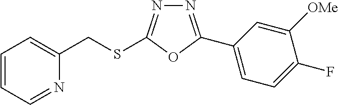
N1=C(C2=CC=C(F)C([OMe])=C2)OC(SCC2=CC=CC=N2)=N1
